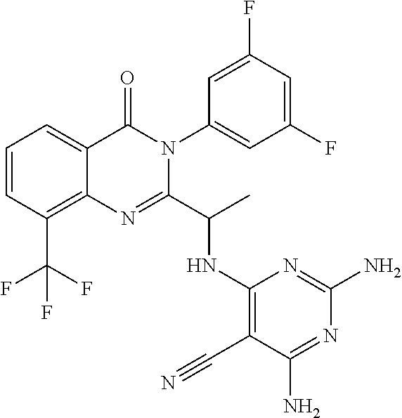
C1=CC(C(F)(F)F)=C2C(=C1)C(=O)N(C1=CC(F)=CC(F)=C1)C(C(C)NC1=C(C#N)C(N)=NC(N)=N1)=N2
